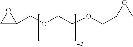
C1C(COCC(OCC2CO2)C)O1
